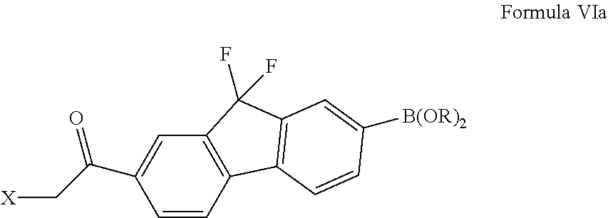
C1=CC2=C(C=C1C(C[X])=O)C(F)(F)C1=C2C=CC([B(OR)2])=C1
